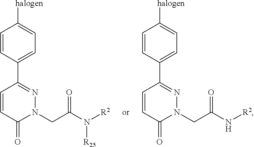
N1=C(C2=CC=C([halogen])C=C2)C=CC(=O)N1CC(=O)N[R2].N1=C(C2=CC=C([halogen])C=C2)C=CC(=O)N1CC(=O)N([R2])[R25]
